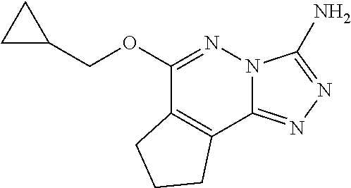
C12=NN=C(N)N1N=C(OCC1CC1)C1=C2CCC1
